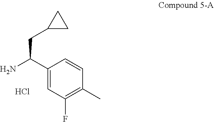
C1=C(C(N)CC2CC2)C=CC(C)=C1F.Cl
